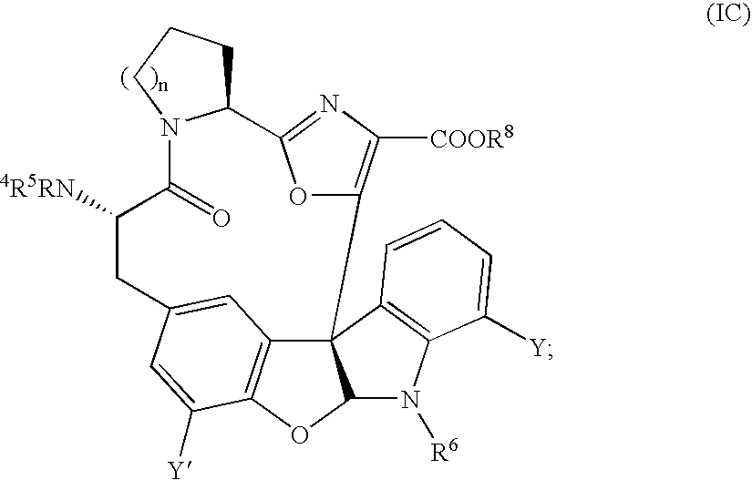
C123C4=C(OC1N([R6])C1=C2C=CC=C1[Y])C([Y])=CC(=C4)CC([4R5RN])C(=O)N1C(C2=NC([COOR8])=C3O2)CCC1
